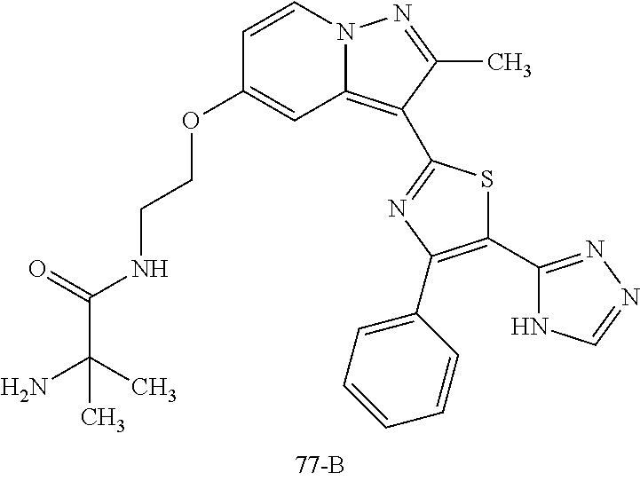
C1(OCCNC(=O)C(N)(C)C)=CC2=C(C3=NC(C4=CC=CC=C4)=C(C4=NN=CN4)S3)C(C)=NN2C=C1
